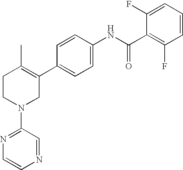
C1=CC(NC(C2=C(F)C=CC=C2F)=O)=CC=C1C1=C(C)CCN(C2=NC=CN=C2)C1
